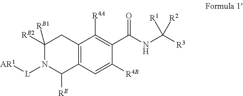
C1([RB2])([RB1])N([L][AR1])C([RE])C2=C(C1)C([R4A])=C(C(NC([R3])([R1])[R2])=O)C([R4B])=C2
